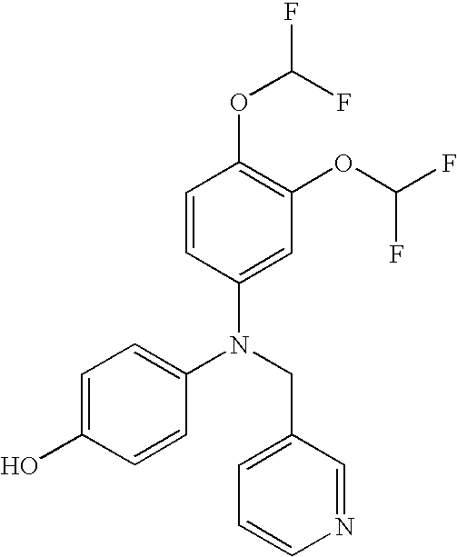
N(CC1=CC=CN=C1)(C1=CC=C(O)C=C1)C1=CC(OC(F)F)=C(OC(F)F)C=C1
